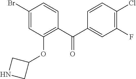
C1(Br)=CC(OC2CNC2)=C(C(C2=CC(F)=C(Cl)C=C2)=O)C=C1
